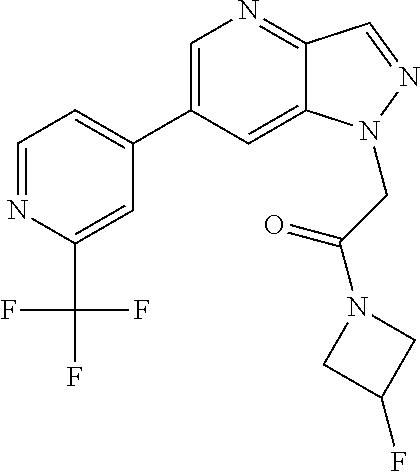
C1=C(C2=CC=NC(C(F)(F)F)=C2)C=C2C(=N1)C=NN2CC(N1CC(F)C1)=O
